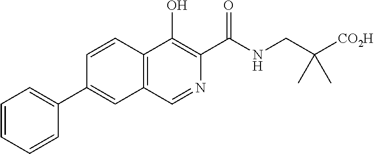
C1(C2=CC=CC=C2)=CC2=C(C=C1)C(O)=C(C(NCC([CO2H])(C)C)=O)N=C2
